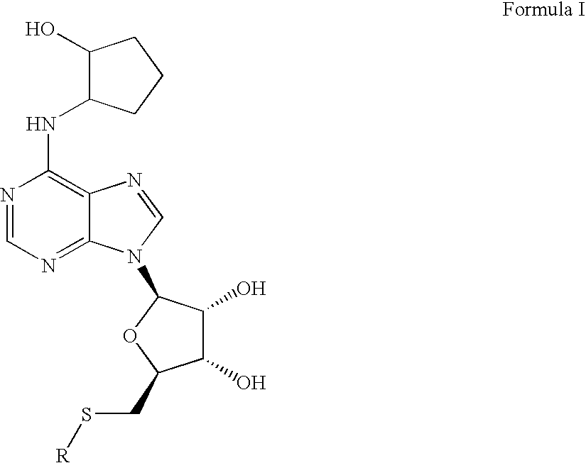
N1=CN=C2C(=C1NC1C(O)CCC1)N=CN2C1C(O)C(O)C(CS[R])O1
